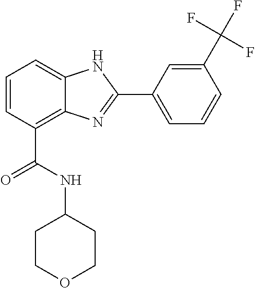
C1=CC(C(=O)NC2CCOCC2)=C2C(=C1)NC(C1=CC=CC(C(F)(F)F)=C1)=N2
